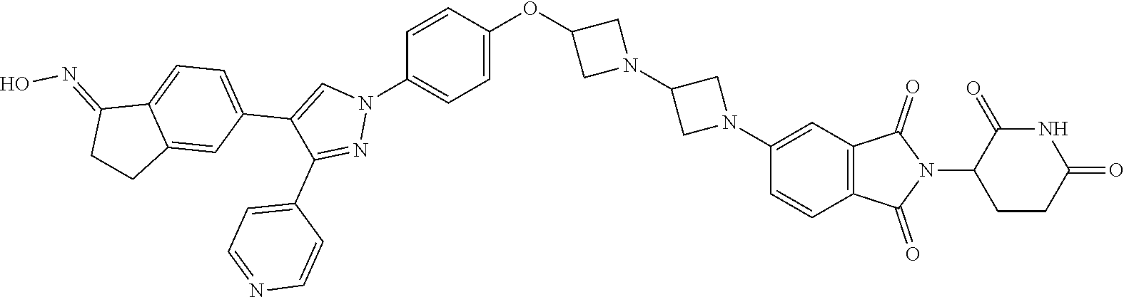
C1=C(OC2CN(C3CN(C4=CC5=C(C=C4)C(=O)N(C4CCC(=O)NC4=O)C5=O)C3)C2)C=CC(N2C=C(C3=CC=C4C(=C3)CCC4=NO)C(C3=CC=NC=C3)=N2)=C1
